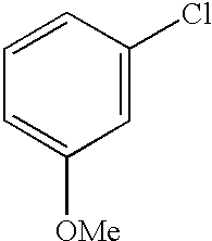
C1=C(Cl)C=CC=C1[OMe]
